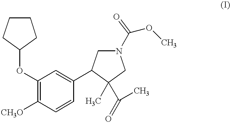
C1(OC2CCCC2)=C([CH3O])C=CC(C2CN(C(OC)=O)CC2(C)C(=O)C)=C1
